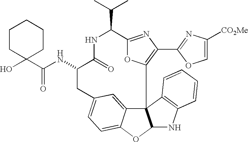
C123C4=CC(=CC=C4OC1NC1=C2C=CC=C1)CC(NC(=O)C1(O)CCCCC1)C(=O)NC(C(C)C)C1=NC(C2=NC([CO2Me])=CO2)=C3O1
